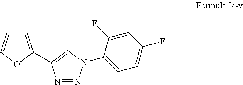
C1=C(C2=CN(C3=CC=C(F)C=C3F)N=N2)OC=C1
